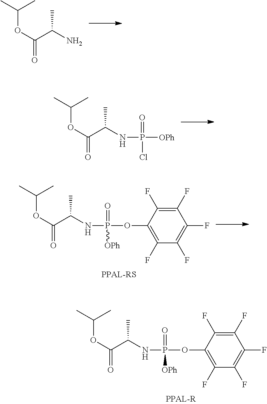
C(=O)(C(N)C)OC(C)C.C(=O)(C(NP([OPh])(Cl)=O)C)OC(C)C.C(=O)(C(NP(OC1=C(F)C(F)=C(F)C(F)=C1F)([OPh])=O)C)OC(C)C.C(=O)(C(NP(OC1=C(F)C(F)=C(F)C(F)=C1F)([OPh])=O)C)OC(C)C
